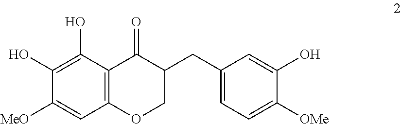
C1(CC2COC3=C(C2=O)C(O)=C(O)C([MeO])=C3)=CC=C([OMe])C(O)=C1
